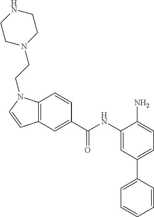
C12=C(C=C(C(NC3=CC(C4=CC=CC=C4)=CC=C3N)=O)C=C1)C=CN2CCN1CCNCC1
